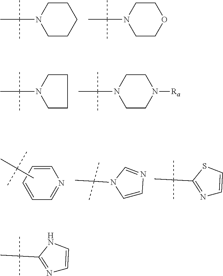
C1CCCCN1C(C)(C)C.C1COCCN1C(C)(C)C.C1CCCN1C(C)(C)C.C1CN([Ra])CCN1C(C)(C)C.C1=CC=CN=C1.CC(C)(C)C.C1=CN=CN1C(C)(C)C.N1=C(C(C)(C)C)SC=C1.N1=C(C(C)(C)C)NC=C1
